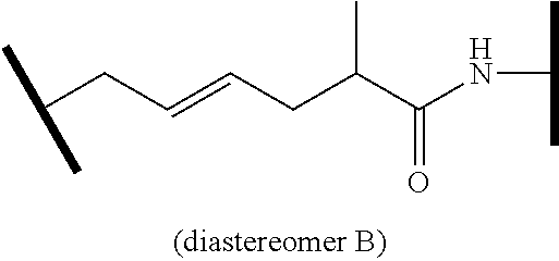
C(CC=CCC(C(NC(C)C)=O)C)(C)C
